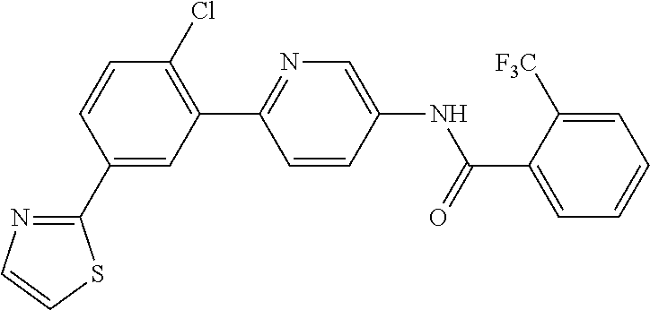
C1(C2=NC=CS2)=CC(C2=NC=C(NC(C3=CC=CC=C3[F3C])=O)C=C2)=C(Cl)C=C1
